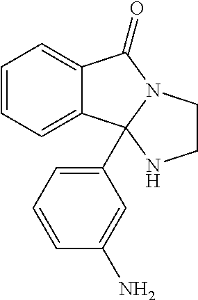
C12=CC=CC=C1C1(C3=CC=CC(N)=C3)N(C2=O)CCN1
